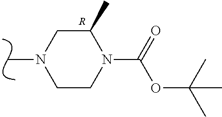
CN1CCN(C(=O)OC(C)(C)C)C(C)C1.[R]
